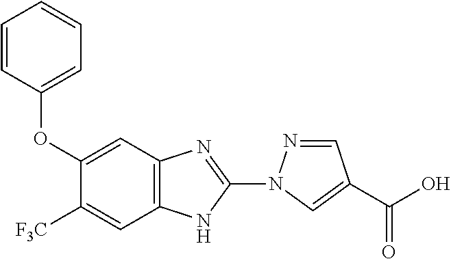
C1=CC(OC2=CC3=C(C=C2[F3C])NC(N2N=CC(C(O)=O)=C2)=N3)=CC=C1
